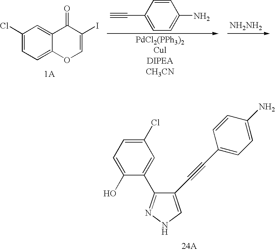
C1(Cl)=CC=C2C(=C1)C(=O)C(I)=CO2.C1=CC(C#C)=CC=C1N.[NH2NH2].C1(Cl)=CC=C(O)C(C2=NNC=C2C#CC2=CC=C(N)C=C2)=C1
